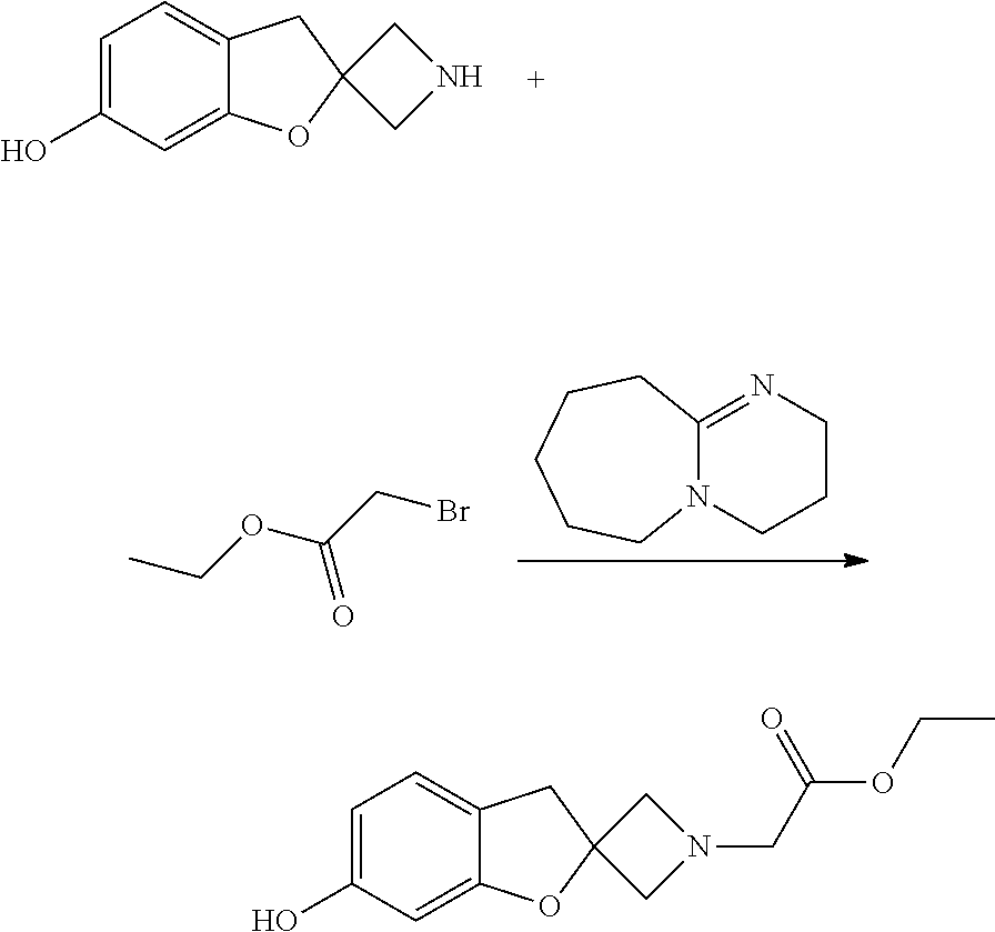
C12=NCCCN1CCCCC2.CCOC(CBr)=O.C1=C(O)C=C2C(=C1)CC1(O2)CNC1.C1=C(O)C=C2C(=C1)CC1(O2)CN(CC(OCC)=O)C1
